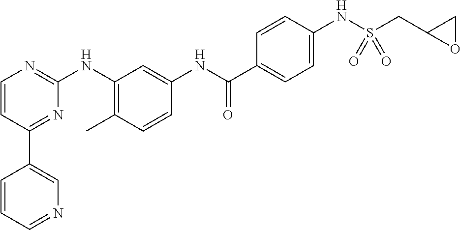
C1(C2=CN=CC=C2)=NC(NC2=C(C)C=CC(NC(C3=CC=C(NS(CC4OC4)(=O)=O)C=C3)=O)=C2)=NC=C1
